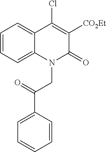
C1=CC=C2C(=C1)C(Cl)=C([CO2Et])C(=O)N2CC(=O)C1=CC=CC=C1
